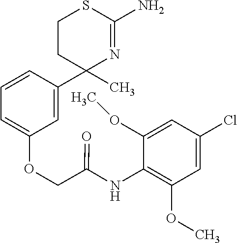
C1=CC(C2(C)N=C(N)SCC2)=CC(OCC(NC2=C(OC)C=C(Cl)C=C2OC)=O)=C1
